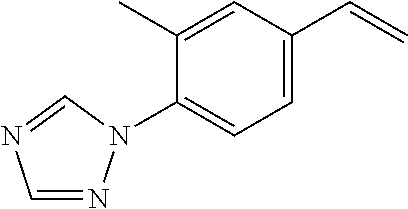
C1=NN(C2=CC=C(C=C)C=C2C)C=N1
